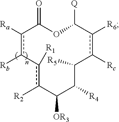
[Ra]c1c([Rb])-c([R1])c([R2])C([OR3])C([R4])C([R5])c([Rc])c([R6])C([Q])OC1=O
